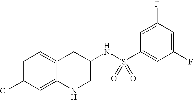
C1=C(Cl)C=C2C(=C1)CC(NS(C1=CC(F)=CC(F)=C1)(=O)=O)CN2
